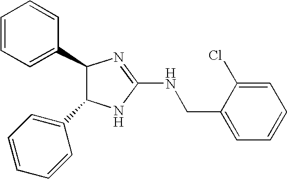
C1(C2C(C3=CC=CC=C3)NC(NCC3=CC=CC=C3Cl)=N2)=CC=CC=C1
